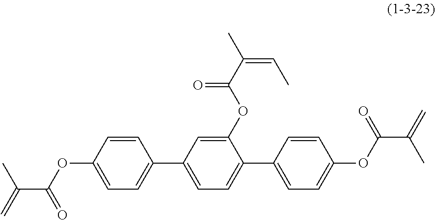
C1=CC(OC(=O)C(=C)C)=CC=C1C1=CC=C(C2=CC=C(OC(=O)C(=C)C)C=C2)C(OC(=O)C(C)=CC)=C1
